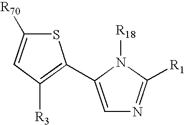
C1=C([R70])SC(C2=CN=C([R1])N2[R18])=C1[R3]
